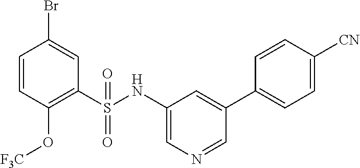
C1(S(NC2=CN=CC(C3=CC=C([CN])C=C3)=C2)(=O)=O)=C(O[F3C])C=CC(Br)=C1
